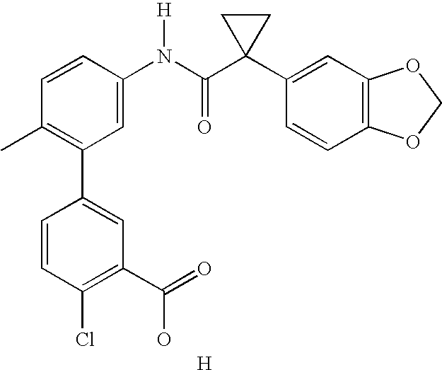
C1=CC(N(C(C2(C3=CC4=C(C=C3)OCO4)CC2)=O)[H])=CC(C2=CC(C(=O)O)=C(Cl)C=C2)=C1C.[H]
